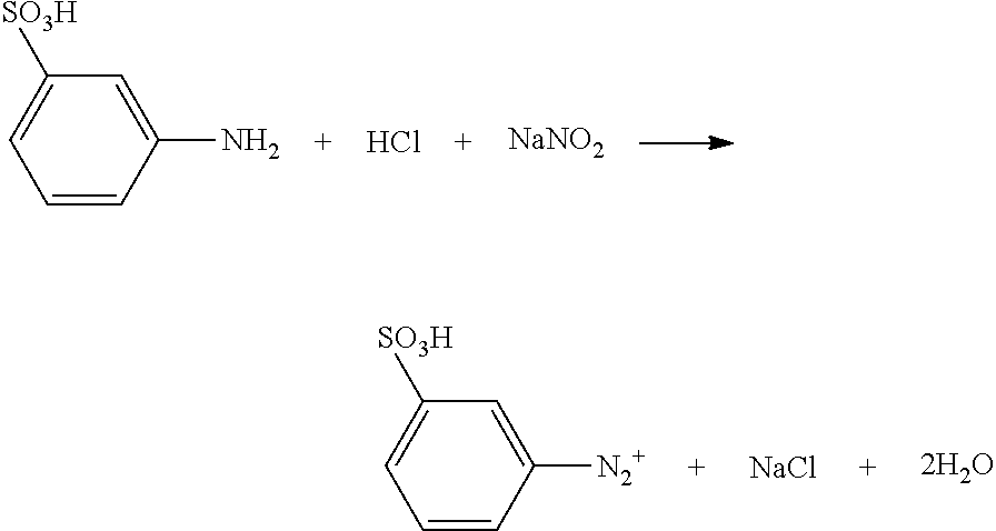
C1=C(N)C=CC=C1[SO3H].Cl.[NaNO2].C1=C([N2+])C=CC=C1[SO3H].[NaCl]
